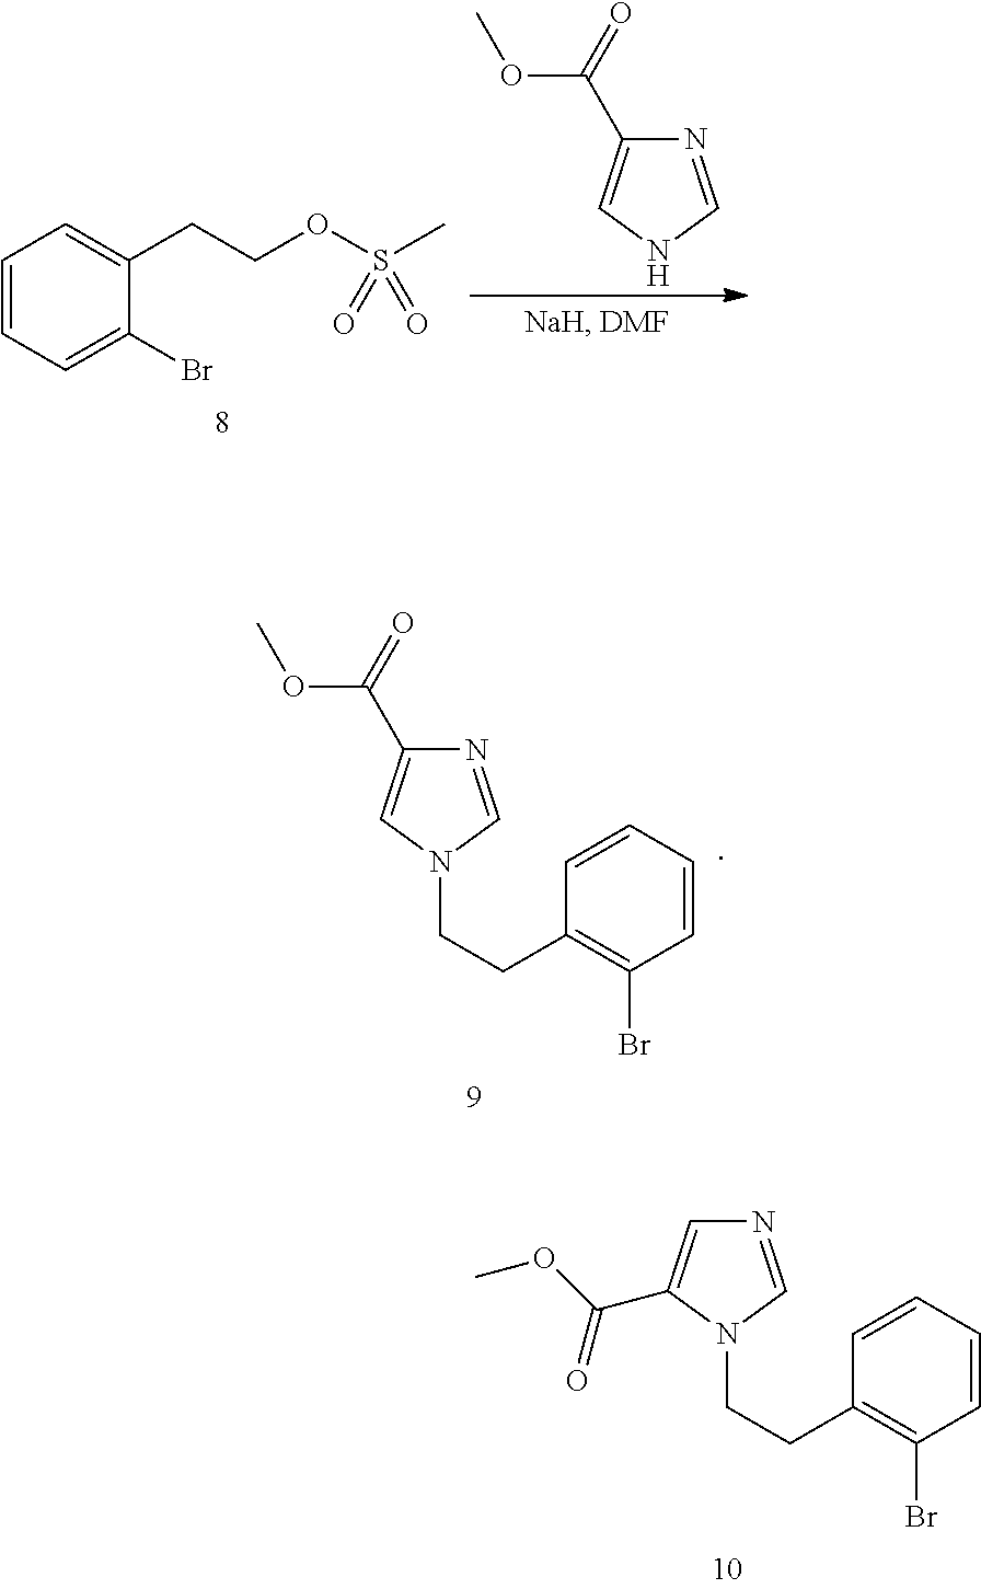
C1=CC=C(Br)C(CCOS(C)(=O)=O)=C1.N1=CNC=C1C(=O)OC.N1=CN(CCC2=C(Br)C=CC=C2)C=C1C(=O)OC.N1=CN(CCC2=C(Br)C=CC=C2)C(C(OC)=O)=C1
